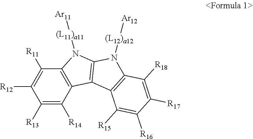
C1([R13])=C([R14])C2=C(C([R11])=C1[R12])N([(L11)a11][Ar11])C1=C2C2=C(N1[(L12)a12][Ar12])C([R18])=C([R17])C([R16])=C2[R15]
